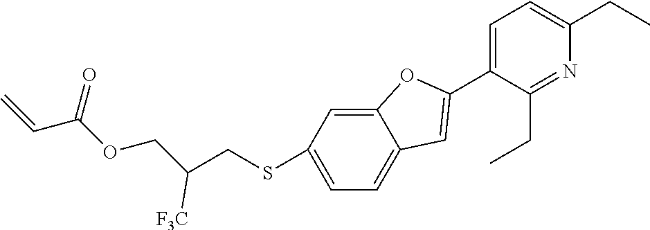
C12=CC(SCC(COC(C=C)=O)[F3C])=CC=C1C=C(C1=CC=C(CC)N=C1CC)O2
